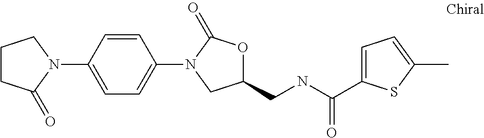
C1=CC(N2C(=O)CCC2)=CC=C1N1C(=O)OC(CNC(=O)C2=CC=C(C)S2)C1
